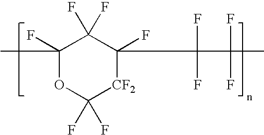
C1(F)(F)[CF2]C(F)(C(F)(F)C(F)(F)C)C(F)(F)C(F)(C)O1
